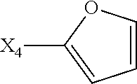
C1=COC([X4])=C1
